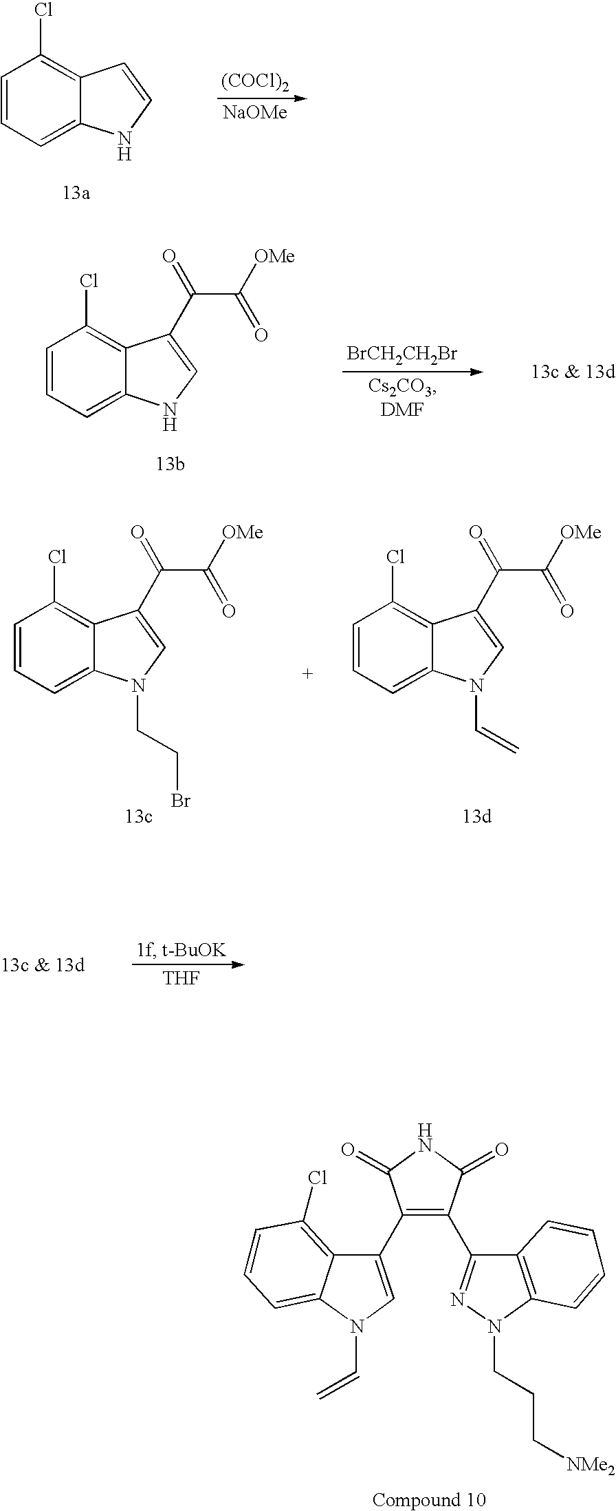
C1=CC=C2C(=C1Cl)C=CN2.[(COCl)2].[NaOMe].[BrCH2CH2Br].C1=CC=C2C(=C1Cl)C(C(=O)C([OMe])=O)=CN2.C1=CC=C2C(=C1Cl)C(C(=O)C([OMe])=O)=CN2C=C.C1=CC=C2C(=C1Cl)C(C(=O)C([OMe])=O)=CN2CCBr.[THF].C12=C(N(CCC[NMe2])N=C1C1=C(C3=CN(C=C)C4=CC=CC(Cl)=C34)C(=O)NC1=O)C=CC=C2
